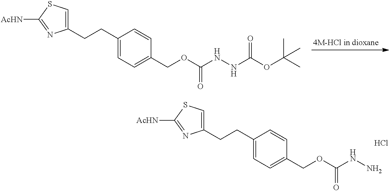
C1(CCC2=CC=C(COC(NN)=O)C=C2)=CSC([AcHN])=N1.Cl.C1(CCC2=CC=C(COC(NNC(OC(C)(C)C)=O)=O)C=C2)=CSC([AcHN])=N1
